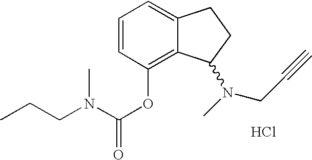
Cl.C1=CC=C2C(=C1OC(=O)N(CCC)C)C(N(C)CC#C)CC2
